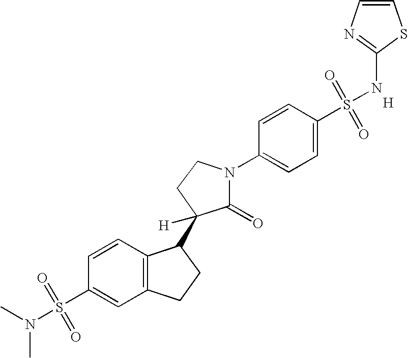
C1=CC2=C(C=C1S(=O)(=O)N(C)C)CCC2C1([H])C(=O)N(C2=CC=C(S(=O)(=O)NC3=NC=CS3)C=C2)CC1.[H]
